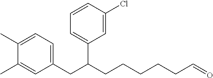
C1(C)=CC=C(CC(CCCCCC=O)C2=CC=CC(Cl)=C2)C=C1C
